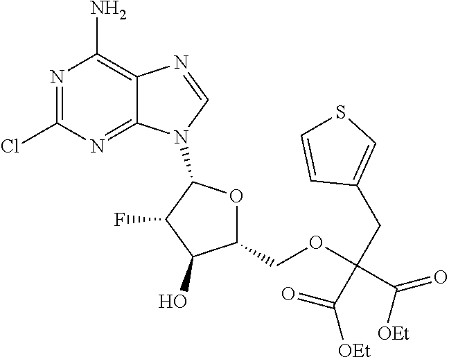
N1=C(Cl)N=C2C(=C1N)N=CN2C1OC(COC(C([OEt])=O)(CC2=CSC=C2)C([OEt])=O)C(O)C1F
